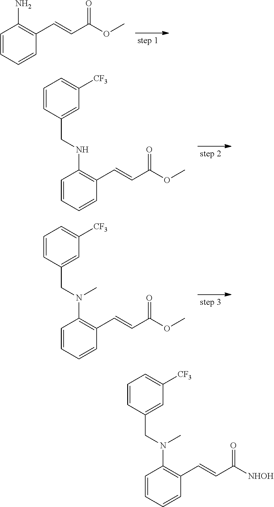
C1=CC=CC(C=CC(=O)OC)=C1N.C1=CC=CC(C=CC(=O)OC)=C1NCC1=CC([CF3])=CC=C1.C1=CC=CC(C=CC(=O)OC)=C1N(CC1=CC([CF3])=CC=C1)C.C1=CC=CC(C=CC(=O)[NHOH])=C1N(CC1=CC([CF3])=CC=C1)C
